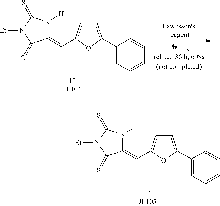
N1([H])C(=S)N([Et])C(=S)C1=CC1=CC=C(C2=CC=CC=C2)O1.N1([H])C(=S)N([Et])C(=O)C1=CC1=CC=C(C2=CC=CC=C2)O1
